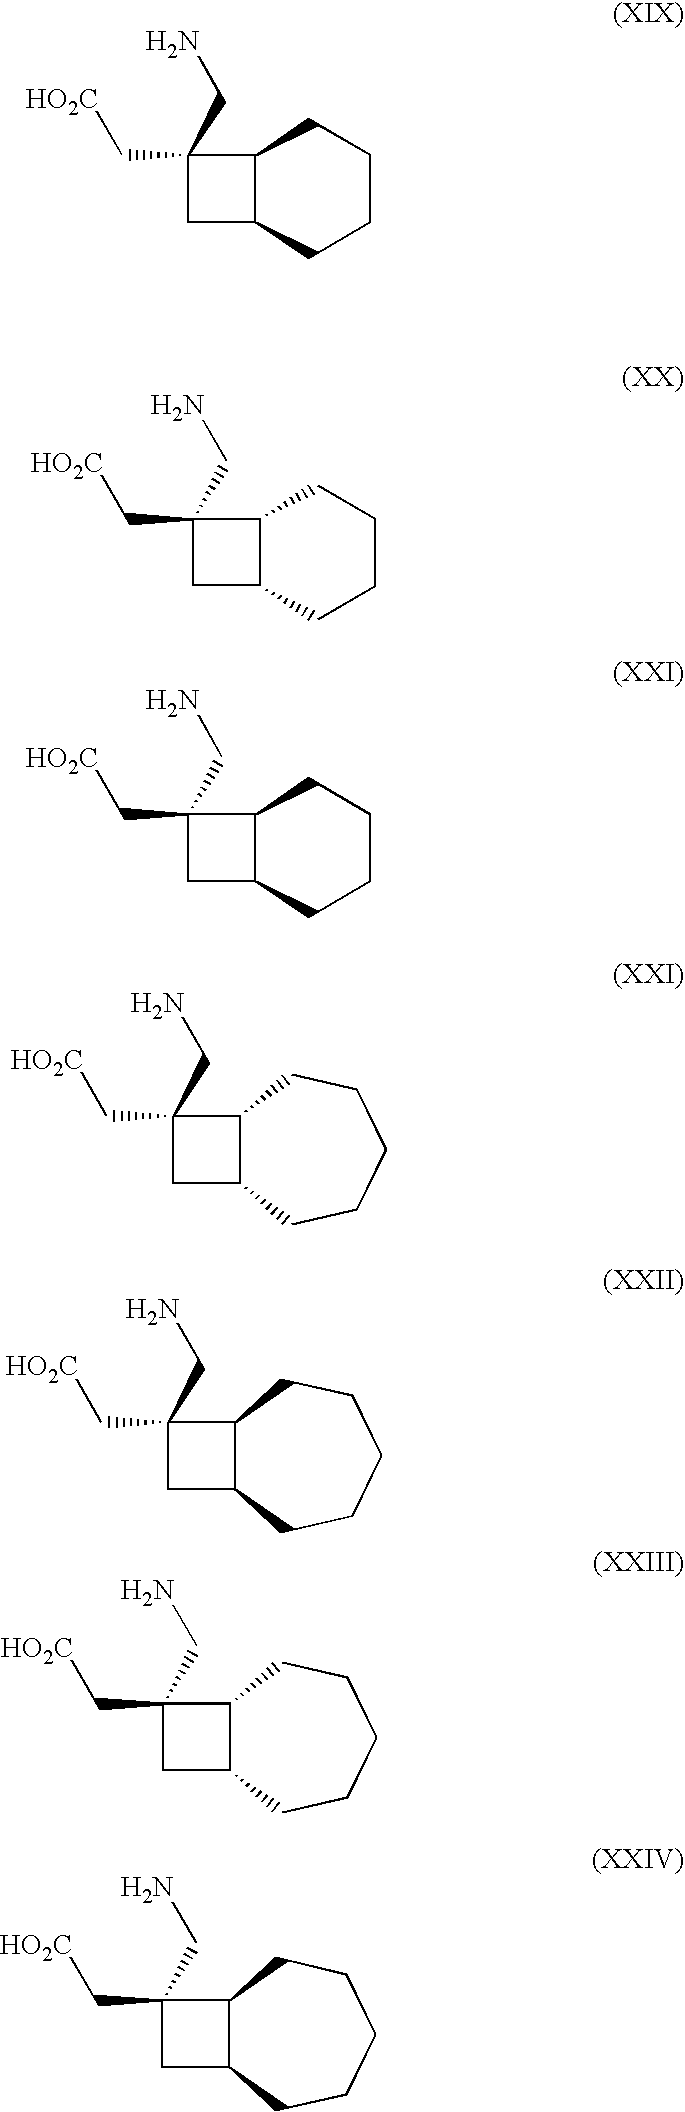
C1(CN)(C[HO2C])CC2C1CCCC2.C1(CN)(C[HO2C])CC2C1CCCC2.C1(CN)(C[HO2C])CC2C1CCCCC2.C1(CN)(C[HO2C])CC2C1CCCCC2.C1(CN)(C[HO2C])CC2C1CCCCC2.C1(CN)(C[HO2C])CC2C1CCCCC2.C1(C[HO2C])(CN)CC2C1CCCC2
